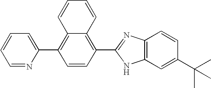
C1=C(C2=C3C(=C(C4=NC5=C(N4)C=C(C(C)(C)C)C=C5)C=C2)C=CC=C3)N=CC=C1
